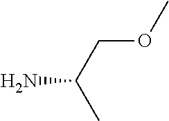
C(N)(COC)C
